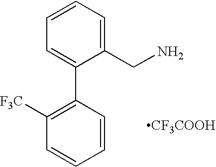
C1=C(C2=C([F3C])C=CC=C2)C(CN)=CC=C1.[CF3COOH]
